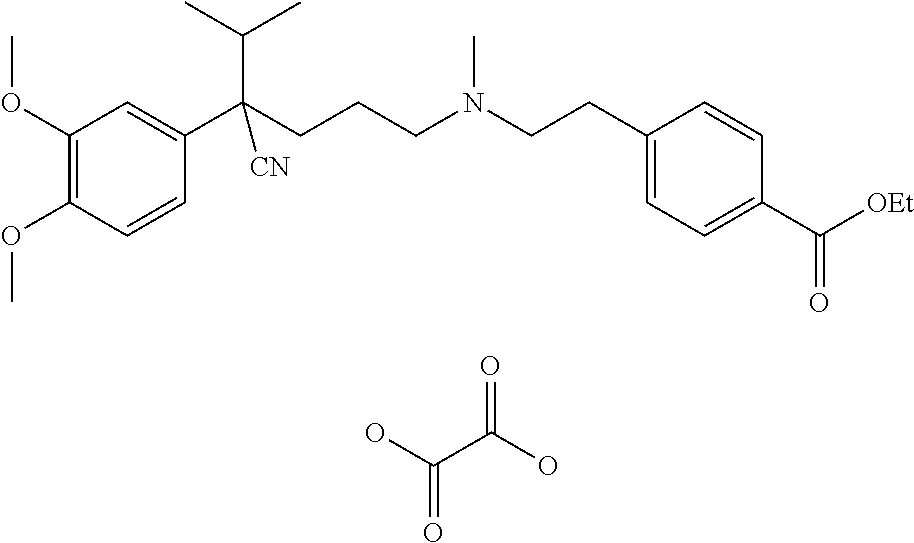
C1(OC)=C(OC)C=CC(C(CCCN(CCC2=CC=C(C(=O)[OEt])C=C2)C)(C(C)C)[CN])=C1.OC(C(O)=O)=O
